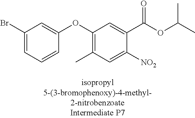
C1(Br)=CC=CC(OC2=C(C)C=C([NO2])C(C(OC(C)C)=O)=C2)=C1
